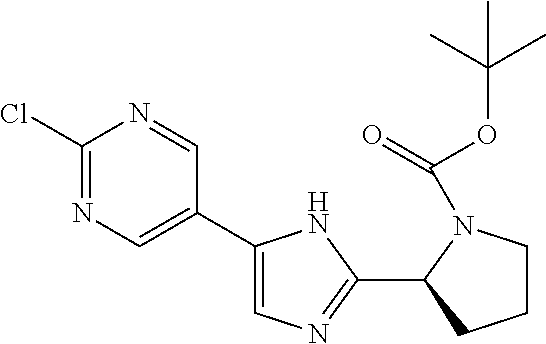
ClC1=NC=C(C2=CN=C(C3CCCN3C(=O)OC(C)(C)C)N2)C=N1
